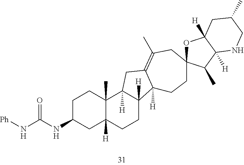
C1C(NC(N[Ph])=O)CC2([H])C(C)(C1)C1([H])C([H])(CC2)C2([H])C(=C(C)CC3(CC2)OC2([H])C([H])(C3C)NCC(C)C2)C1
